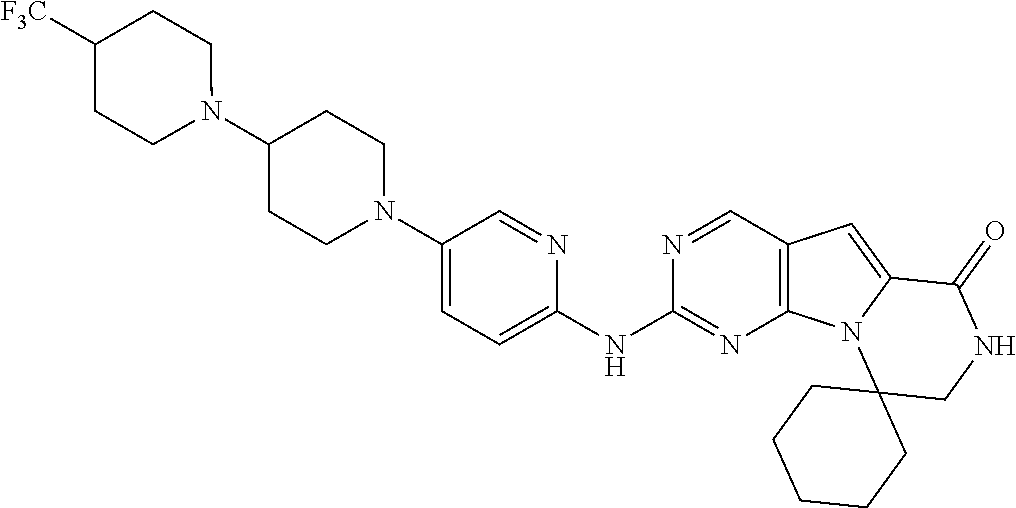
C1(N2CCC([CF3])CC2)CCN(C2=CC=C(NC3=NC4=C(C=N3)C=C3N4C4(CNC3=O)CCCCC4)N=C2)CC1
